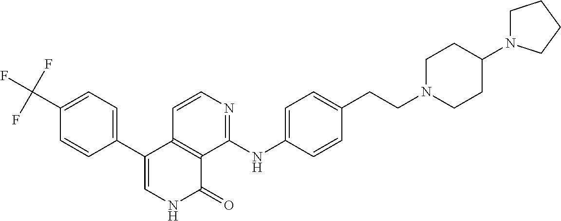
C1=CC2=C(C(NC3=CC=C(CCN4CCC(N5CCCC5)CC4)C=C3)=N1)C(=O)NC=C2C1=CC=C(C(F)(F)F)C=C1
